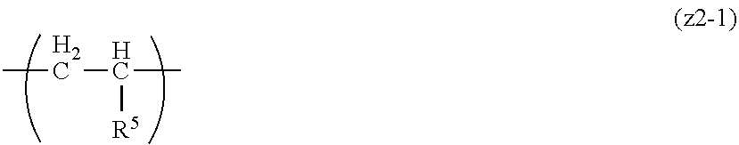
CCC(C)[R5]
